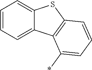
C1=CC=C2C(=C1)SC1=C2C(*)=CC=C1
